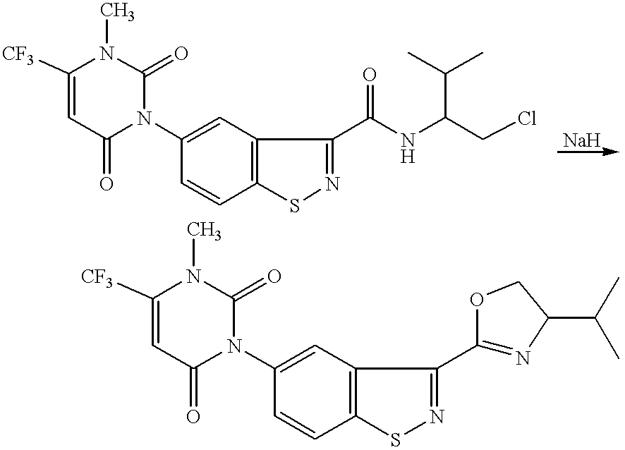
C1([CF3])=CC(=O)N(C2=CC3=C(C=C2)SN=C3C(NC(CCl)C(C)C)=O)C(=O)N1C.C1([CF3])=CC(=O)N(C2=CC3=C(C=C2)SN=C3C2=NC(C(C)C)CO2)C(=O)N1C
